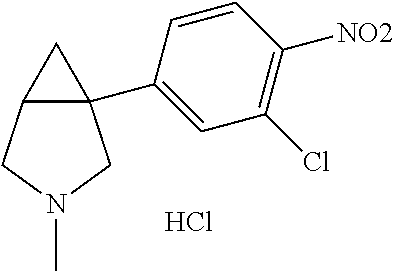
C12(C3=CC(Cl)=C([NO2])C=C3)C(CN(C)C1)C2.Cl
